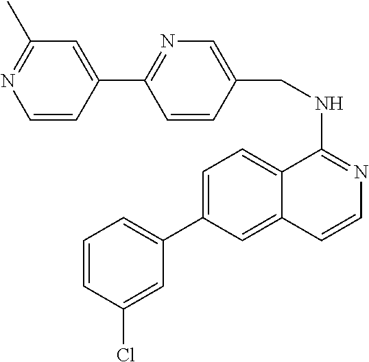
C1(C2=CC=C3C(=C2)C=CN=C3NCC2=CN=C(C3=CC(C)=NC=C3)C=C2)=CC=CC(Cl)=C1
